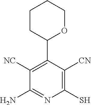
C1CC(C2=C([NC])C(N)=NC(S)=C2[CN])OCC1
